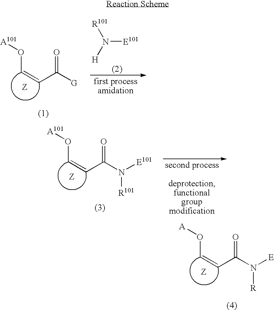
O(C=CC([G])=O)[A101].N([E101])([H])[R101].O(C=CC(N([E101])[R101])=O)[A101].O(C=CC(N([E])[R])=O)[A]
